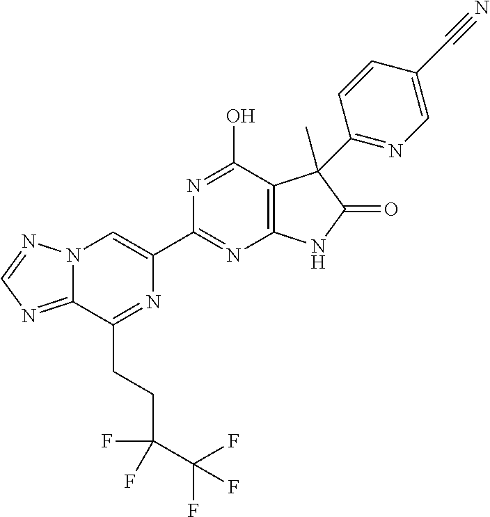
C12=NC=NN1C=C(C1=NC3=C(C(O)=N1)C(C)(C1=NC=C(C#N)C=C1)C(=O)N3)N=C2CCC(C(F)(F)F)(F)F
